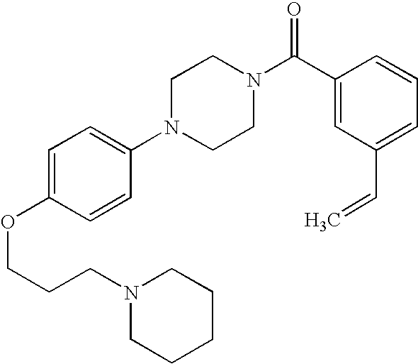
C(COC1=CC=C(N2CCN(C(C3=CC(C=C)=CC=C3)=O)CC2)C=C1)CN1CCCCC1
